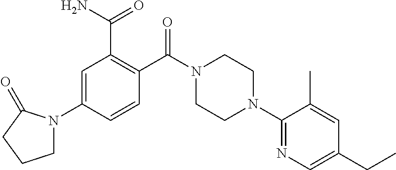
C1=C(N2CCCC2=O)C=CC(C(N2CCN(C3=NC=C(CC)C=C3C)CC2)=O)=C1C(N)=O
